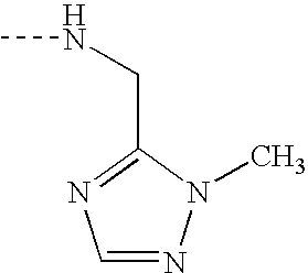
C1=NN(C)C(CNC)=N1
